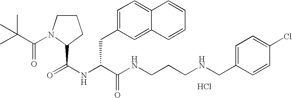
Cl.N(C(C(NCCCNCC1=CC=C(Cl)C=C1)=O)CC1=CC=C2C(=C1)C=CC=C2)C(=O)C1N(C(=O)C(C)(C)C)CCC1
